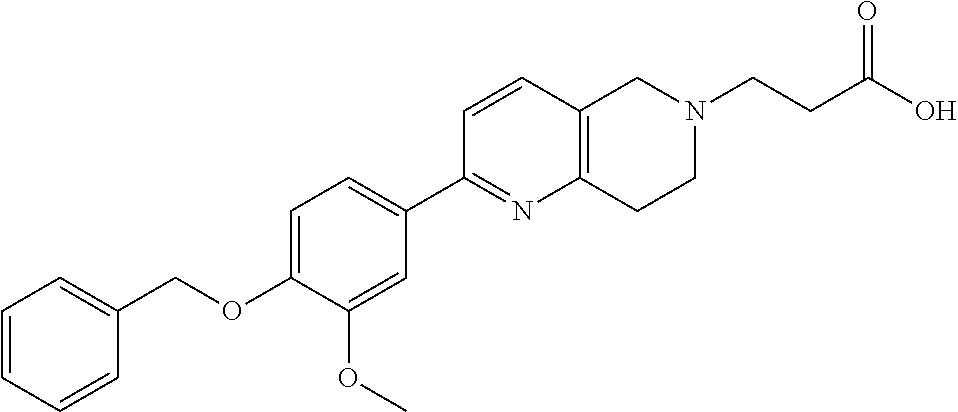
C1=CC=CC(COC2=CC=C(C3=NC4=C(C=C3)CN(CCC(O)=O)CC4)C=C2OC)=C1
